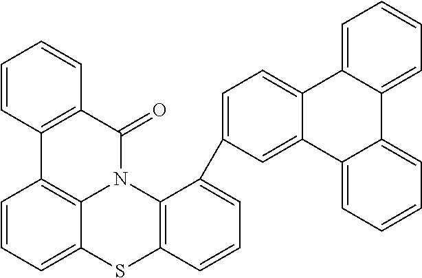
C1=C(C2=CC=CC3=C2N2C4=C(C=CC=C4S3)C3=C(C2=O)C=CC=C3)C=C2C(=C1)C1=CC=CC=C1C1=CC=CC=C21
